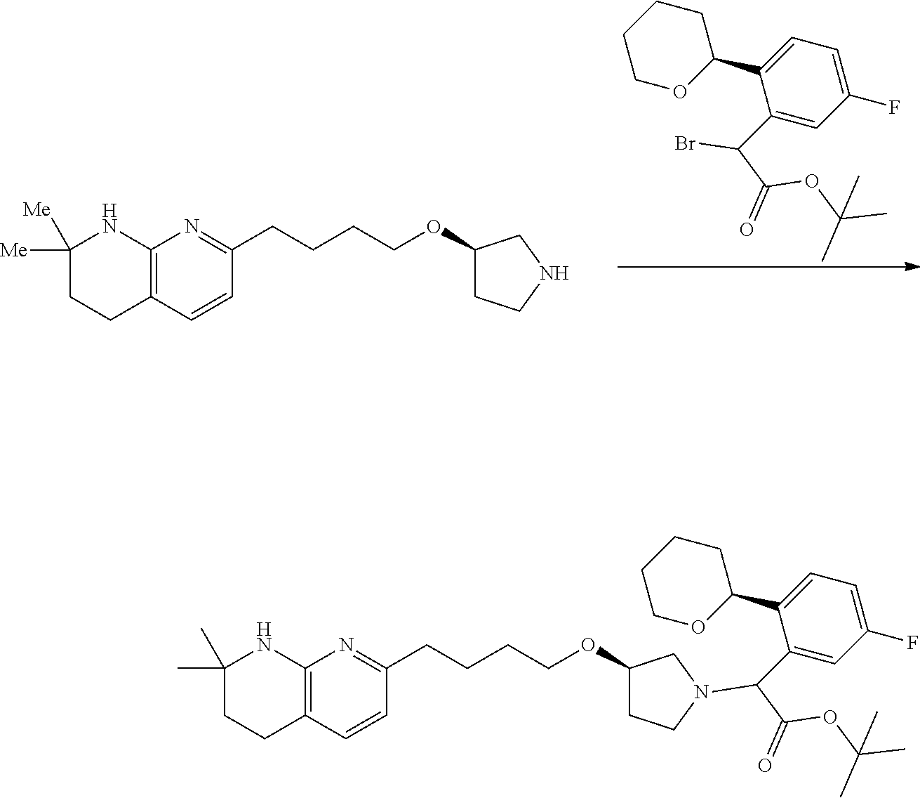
C1(C(C(OC(C)(C)C)=O)Br)=CC(F)=CC=C1C1CCCCO1.C12=C(C=CC(CCCCOC3CCNC3)=N1)CCC([Me])([Me])N2.C12=C(C=CC(CCCCOC3CCN(C(C4=CC(F)=CC=C4C4CCCCO4)C(OC(C)(C)C)=O)C3)=N1)CCC(C)(C)N2
